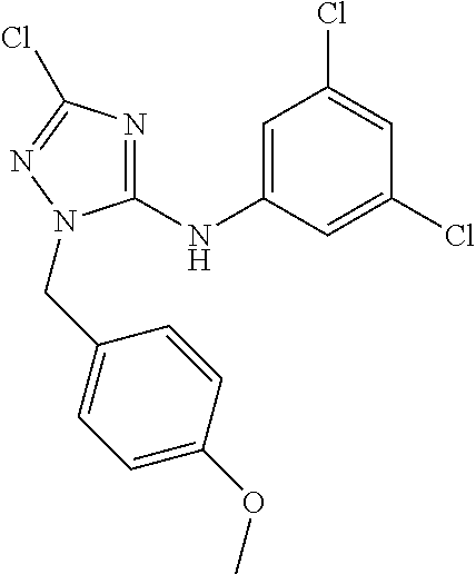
C1(NC2=CC(Cl)=CC(Cl)=C2)=NC(Cl)=NN1CC1=CC=C(OC)C=C1
